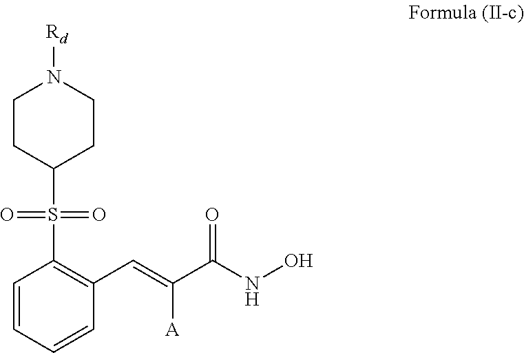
C1=CC=CC(C=C(C(NO)=O)[A])=C1S(C1CCN([Rd])CC1)(=O)=O
